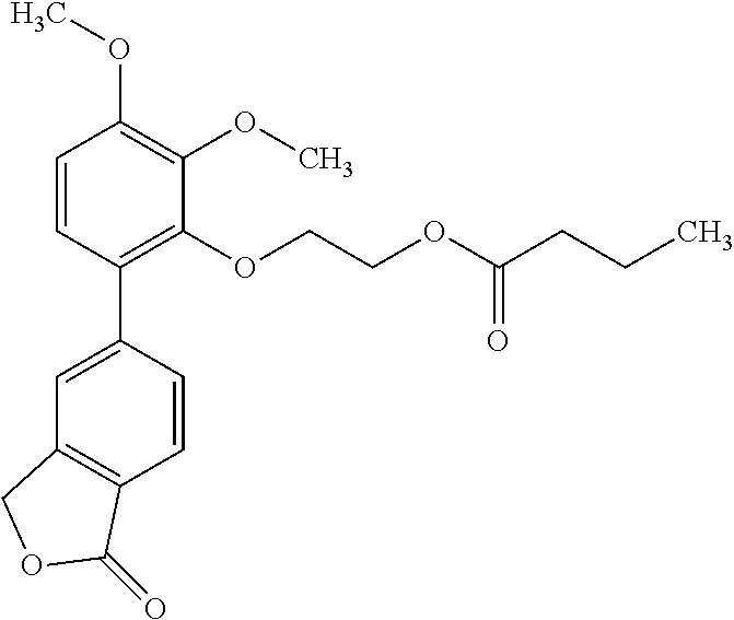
C1=CC(C2=CC3=C(C=C2)C(=O)OC3)=C(OCCOC(CCC)=O)C(OC)=C1OC
